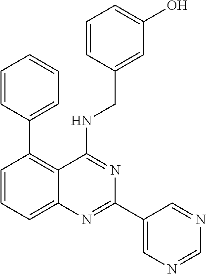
C1=CC(C2=C3C(=CC=C2)N=C(C2=CN=CN=C2)N=C3NCC2=CC(O)=CC=C2)=CC=C1
